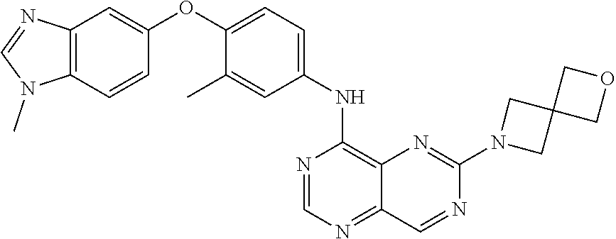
C12=C(C=CC(OC3=CC=C(NC4=C5C(=NC=N4)C=NC(N4CC6(C4)COC6)=N5)C=C3C)=C1)N(C)C=N2
